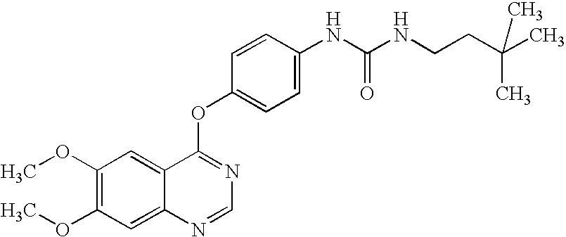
C1(OC)=C(OC)C=C2C(=C1)C(OC1=CC=C(NC(NCCC(C)(C)C)=O)C=C1)=NC=N2
